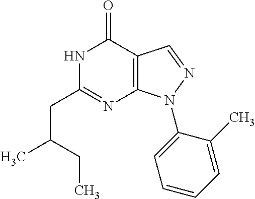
CC(CC)CC1=NC2=C(C(=O)N1)C=NN2C1=CC=CC=C1C
